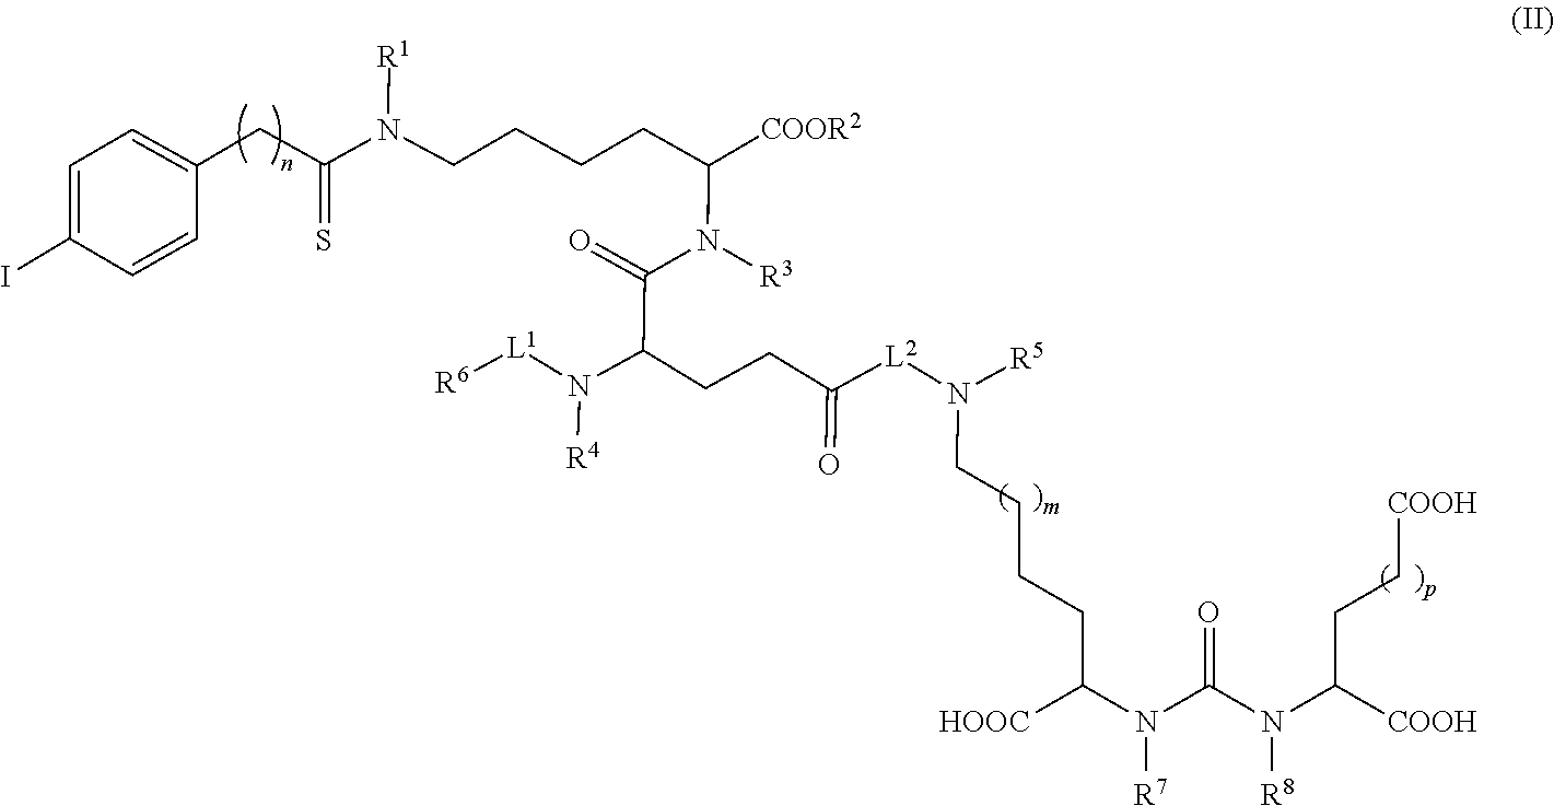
[R1]N(CCCCC(N([R3])C(=O)C(CCC([L2]N([R5])CCCCC(N(C(N(C([COOH])CC[COOH])[R8])=O)[R7])[HOOC])=O)N([L1][R6])[R4])[COOR2])C(CCCC1=CC=C(I)C=C1)=S
